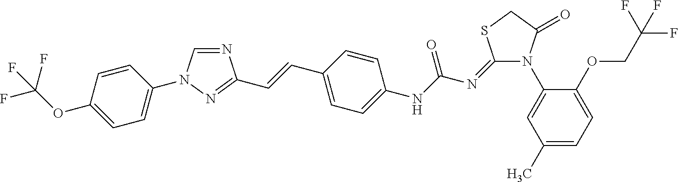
N1=CN(C2=CC=C(OC(F)(F)F)C=C2)N=C1C=CC1=CC=C(NC(N=C2N(C3=CC(C)=CC=C3OCC(F)(F)F)C(=O)CS2)=O)C=C1
